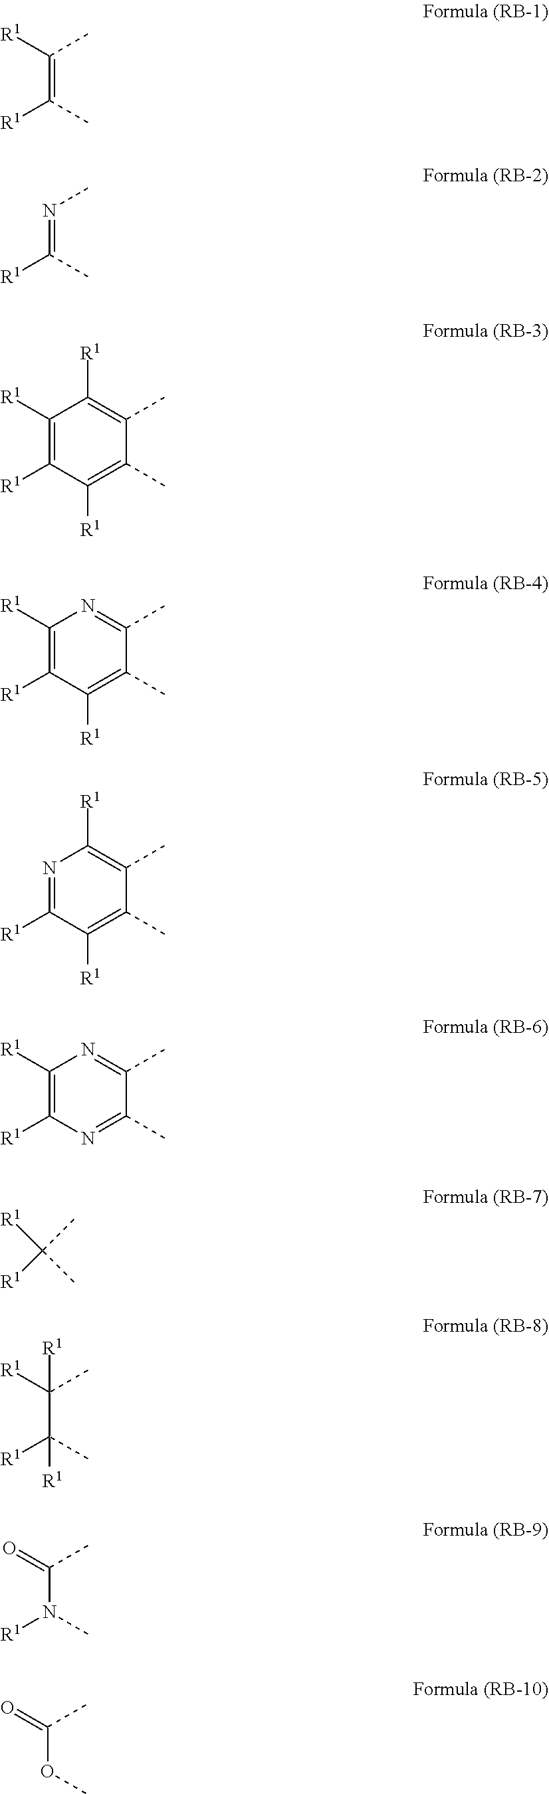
C(=C(C)[R1])([R1])C.N(=C(C)[R1])C.C1(C)=C([R1])C([R1])=C([R1])C([R1])=C1C.C1(C)=NC([R1])=C([R1])C([R1])=C1C.C1(C)=C([R1])N=C([R1])C([R1])=C1C.C1(C)=NC([R1])=C([R1])N=C1C.C(C)(C)([R1])[R1].C(C(C)([R1])[R1])(C)([R1])[R1].C(N(C)[R1])(C)=O.C(OC)(C)=O
